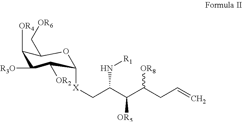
C1([OR4])C([R3O])C([OR2])C([X]CC(C(C(CC=C)[OR8])[OR5])N[R1])OC1C[OR6]
